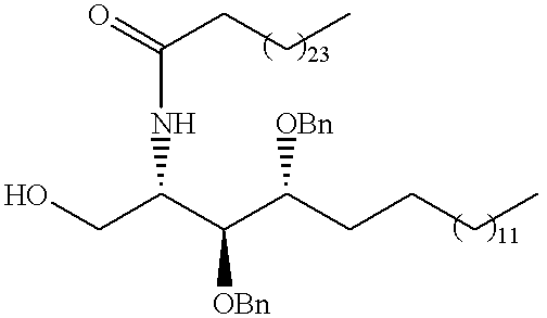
OCC(C(C(CCCC)[OBn])[OBn])NC(CCC)=O
